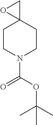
C1CN(C(OC(C)(C)C)=O)CCC12CO2
